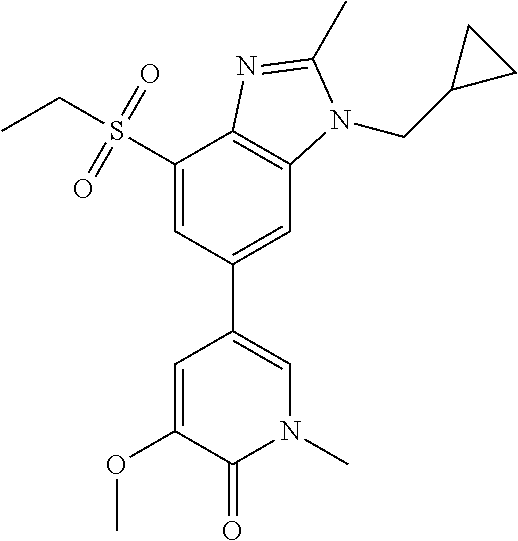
C1(S(CC)(=O)=O)=CC(C2=CN(C)C(=O)C(OC)=C2)=CC2=C1N=C(C)N2CC1CC1
